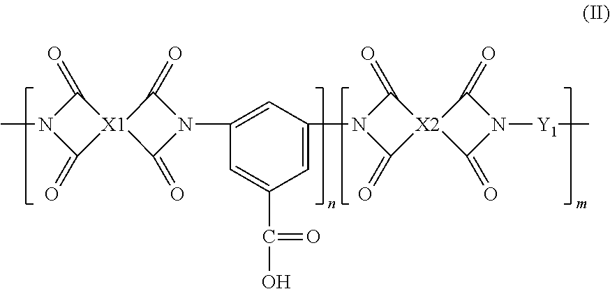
[X1]12(C(=O)N(C)C1=O)C(=O)N(C1=CC(N3C(=O)[X2]4(C3=O)C(=O)N([Y1]C)C4=O)=CC(C(O)=O)=C1)C2=O
